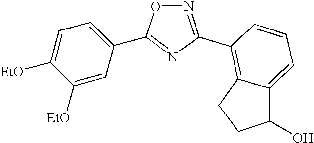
O1N=C(C2=C3C(=CC=C2)C(O)CC3)N=C1C1=CC=C([EtO])C([EtO])=C1
